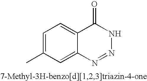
C1=C(C)C=C2C(=C1)C(=O)NN=N2
